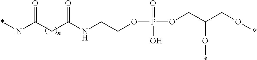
*NC(CC(NCCOP(OCC(CO*)O*)(=O)O)=O)=O
